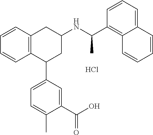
C1=CC2=C(C=C1)C(C1=CC=C(C)C(C(=O)O)=C1)CC(NC(C1=C3C(=CC=C1)C=CC=C3)C)C2.Cl
